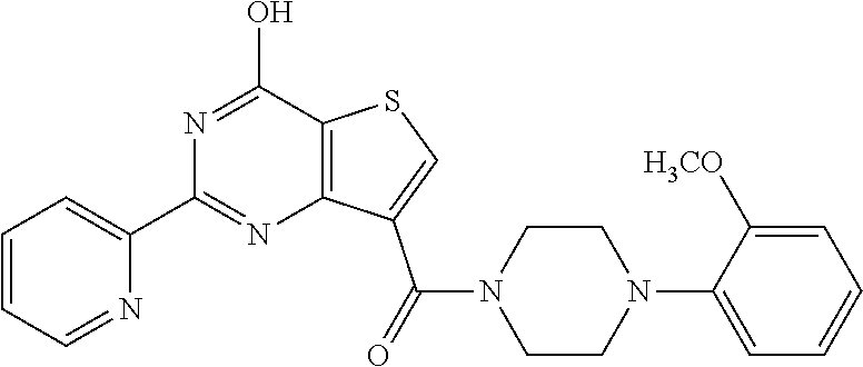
C1=CC=NC(C2=NC3=C(C(O)=N2)SC=C3C(N2CCN(C3=CC=CC=C3[H3CO])CC2)=O)=C1
